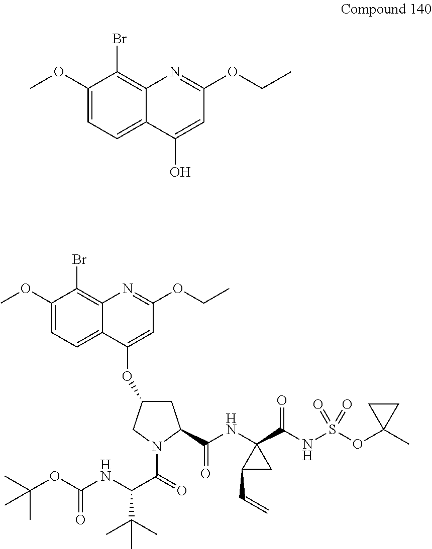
C1(OC)=CC=C2C(=C1Br)N=C(OCC)C=C2O.C1(OC)=CC=C2C(=C1Br)N=C(OCC)C=C2OC1CC(C(NC2(C(NS(OC3(C)CC3)(=O)=O)=O)CC2C=C)=O)N(C(C(NC(=O)OC(C)(C)C)C(C)(C)C)=O)C1
